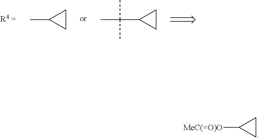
CC1CC1.C(C1CC1)(C)(C)C.[MeC(=O)O]C1CC1
